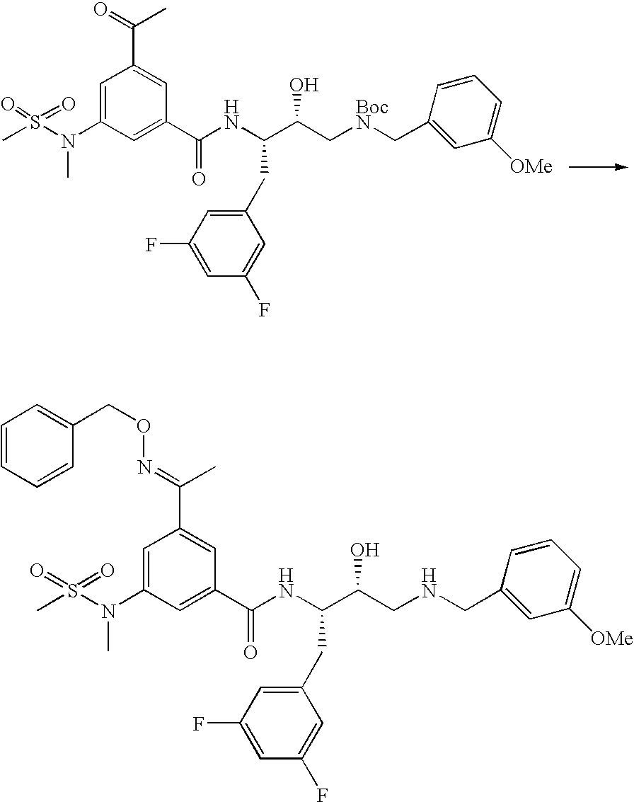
CS(N(C1=CC(C(=O)C)=CC(C(=O)NC(C(C[BocN]CC2=CC([OMe])=CC=C2)O)CC2=CC(F)=CC(F)=C2)=C1)C)(=O)=O.C1=CC=CC(CON=C(C2=CC(C(NC(C(CNCC3=CC([OMe])=CC=C3)O)CC3=CC(F)=CC(F)=C3)=O)=CC(N(S(C)(=O)=O)C)=C2)C)=C1
